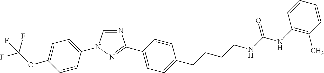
N1=CN(C2=CC=C(OC(F)(F)F)C=C2)N=C1C1=CC=C(CCCCNC(=O)NC2=C(C)C=CC=C2)C=C1
